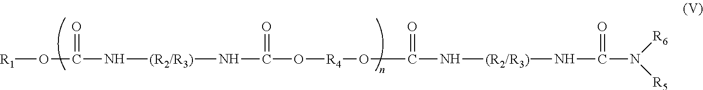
[R1]OC(N[(R2/R3)]NC(O[R4]OC(N[(R2/R3)]NC(N([R6])[R5])=O)=O)=O)=O
